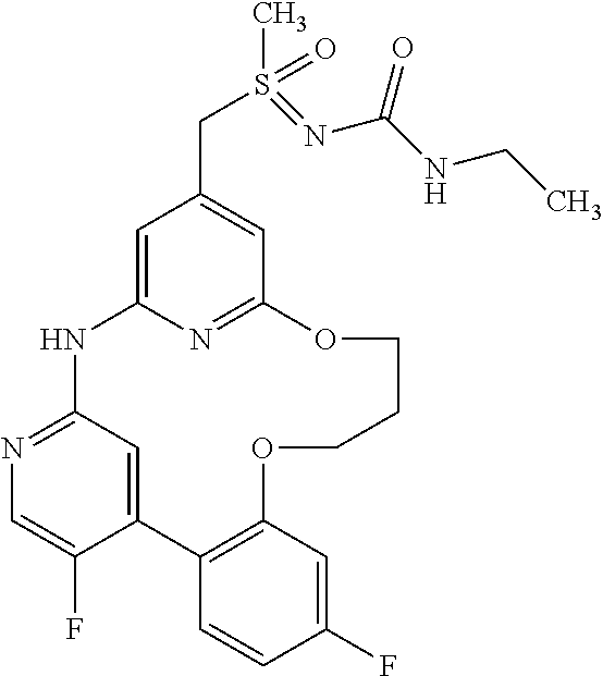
C1=C2N=C(C=C1CS(C)(=NC(=O)NCC)=O)OCCCOC1=C(C3=CC(=NC=C3F)N2)C=CC(F)=C1
